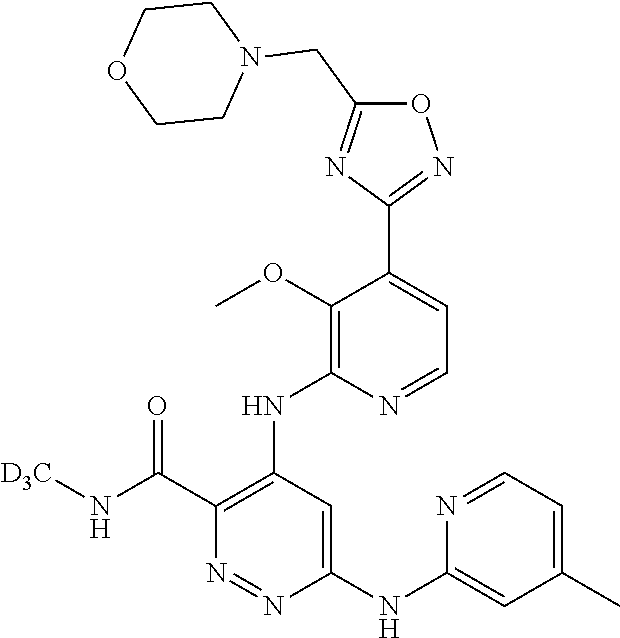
O1C(CN2CCOCC2)=NC(C2=CC=NC(NC3=C(C(N[D3C])=O)N=NC(NC4=CC(C)=CC=N4)=C3)=C2OC)=N1
